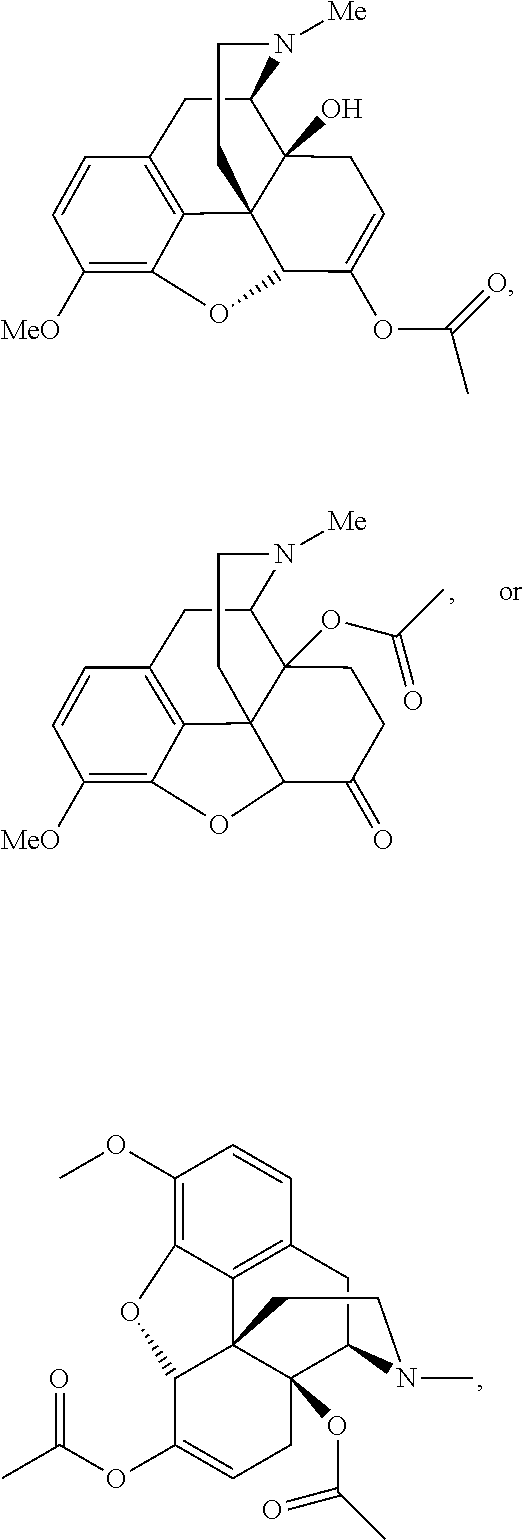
C1([MeO])=C2C3=C(C=C1)CC1N([Me])CCC34C1(O)CC=C(OC(C)=O)C4O2.C1([MeO])=C2C3=C(C=C1)CC1N([Me])CCC34C1(OC(C)=O)CCC(=O)C4O2.C1=CC2=C3C(=C1OC)OC1C34C(OC(=O)C)(C(C2)N(C)CC4)CC=C1OC(C)=O
